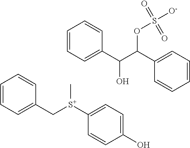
C1([S+](CC2=CC=CC=C2)C)=CC=C(O)C=C1.C1=CC=C(C(C(C2=CC=CC=C2)OS([O-])(=O)=O)O)C=C1
